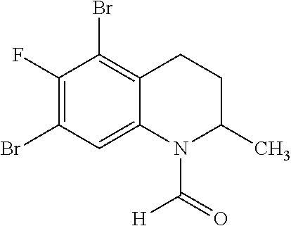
C1(F)=C(Br)C=C2C(=C1Br)CCC(C)N2C(=O)[H]
